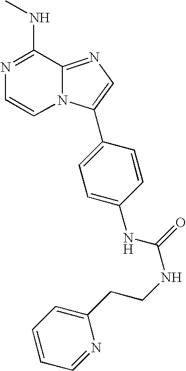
N1=C(NC)C2=NC=C(C3=CC=C(NC(NCCC4=CC=CC=N4)=O)C=C3)N2C=C1
